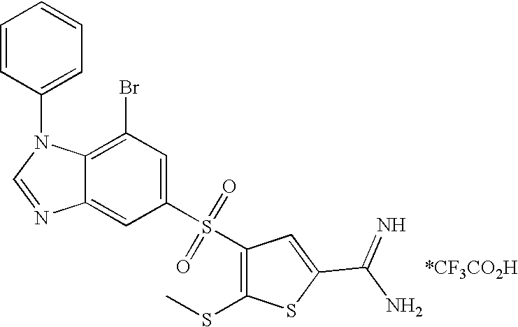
C1(S(=O)(=O)C2=C(SC)SC(C(=N)N)=C2)=CC(Br)=C2C(=C1)N=CN2C1=CC=CC=C1
